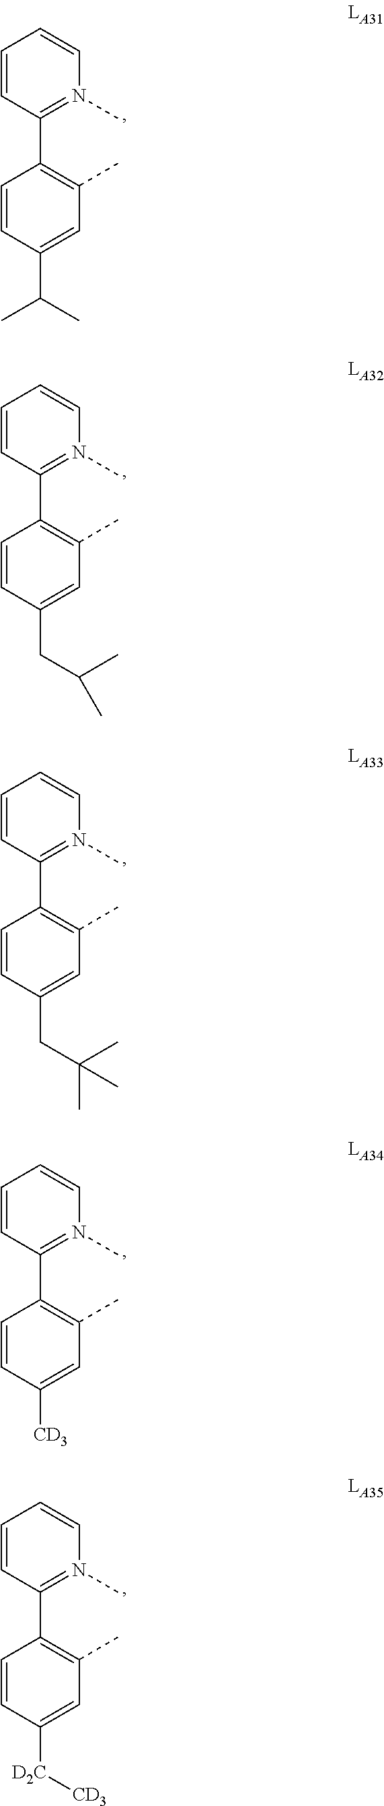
C1=CC(C2=C(C)C=C(C(C)C)C=C2)=N(C)C=C1.C1=CC(C2=C(C)C=C(CC(C)C)C=C2)=N(C)C=C1.C1=CC(C2=C(C)C=C(CC(C)(C)C)C=C2)=N(C)C=C1.C1=CC(C2=C(C)C=C([CD3])C=C2)=N(C)C=C1.C1=CC(C2=C(C)C=C([D2C][CD3])C=C2)=N(C)C=C1
